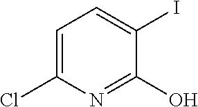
C1=C(Cl)N=C(O)C(I)=C1
